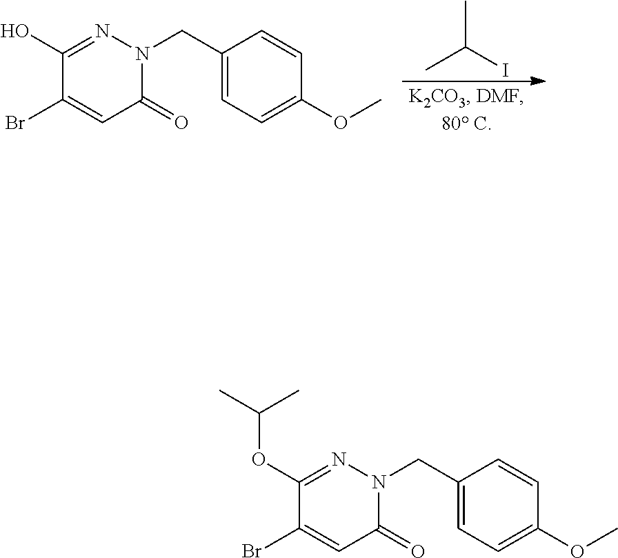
C1(O)=NN(CC2=CC=C(OC)C=C2)C(=O)C=C1Br.CC(I)C.C1(OC(C)C)=NN(CC2=CC=C(OC)C=C2)C(=O)C=C1Br
